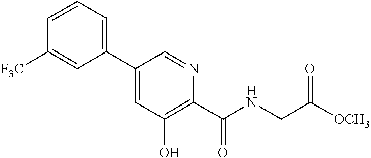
C1(C2=CC=CC([F3C])=C2)=CC(O)=C(C(=O)NCC([OCH3])=O)N=C1
